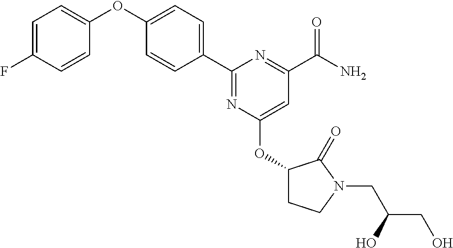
C1=CC(C2=NC(OC3CCN(CC(O)CO)C3=O)=CC(C(N)=O)=N2)=CC=C1OC1=CC=C(F)C=C1
